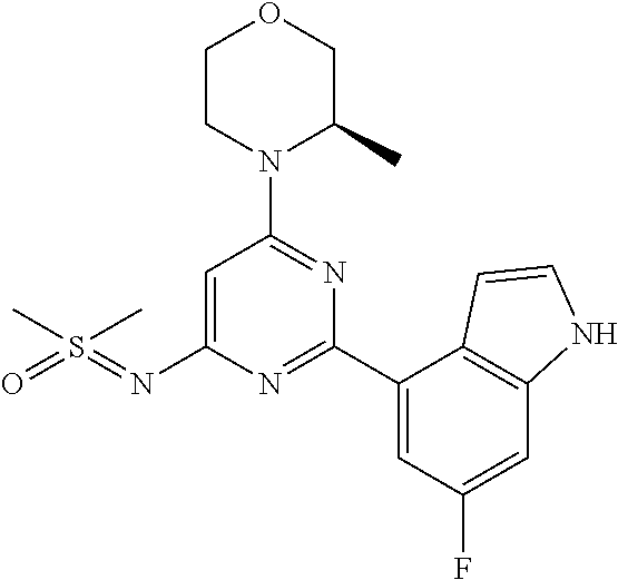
O1CCN(C2=NC(C3=CC(F)=CC4=C3C=CN4)=NC(N=S(=O)(C)C)=C2)C(C)C1
